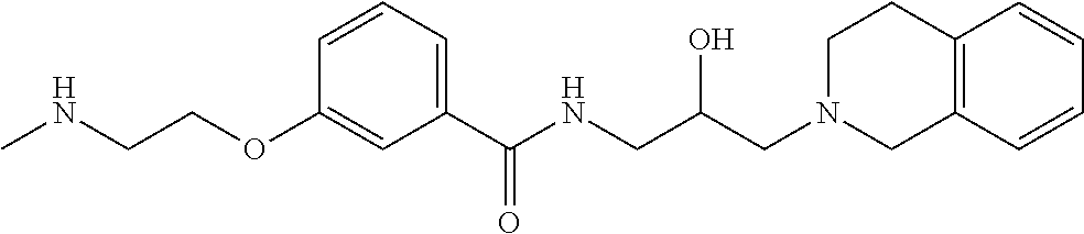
C1(OCCNC)=CC(C(NCC(CN2CCC3=C(C2)C=CC=C3)O)=O)=CC=C1
